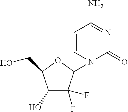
C1(O)C(F)(F)C(N2C=CC(N)=NC2=O)OC1CO
